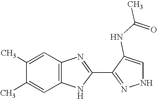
C1=C(C)C(C)=CC2=C1NC(C1=NNC=C1NC(=O)C)=N2
